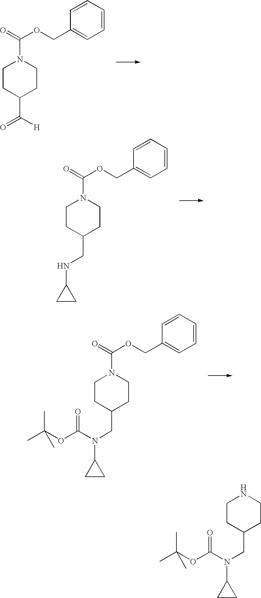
C1CC(C(=O)[H])CCN1C(OCC1=CC=CC=C1)=O.C1CC(CNC2CC2)CCN1C(OCC1=CC=CC=C1)=O.C1CC(CN(C2CC2)C(OC(C)(C)C)=O)CCN1C(OCC1=CC=CC=C1)=O.C1CC(CN(C2CC2)C(OC(C)(C)C)=O)CCN1
